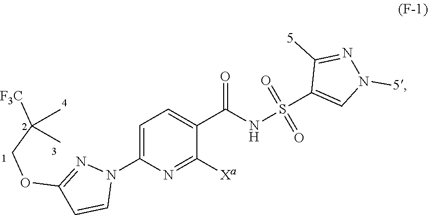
C1=C(N2N=C(OCC([F3C])(C)C)C=C2)N=C([Xa])C(C(NS(C2=CN([5])N=C2[5])(=O)=O)=O)=C1
